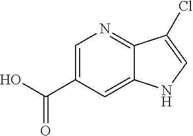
C1=C(C(O)=O)C=C2C(=N1)C(Cl)=CN2
